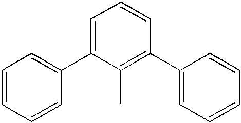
C1=CC=CC(C2=CC=CC(C3=CC=CC=C3)=C2C)=C1
